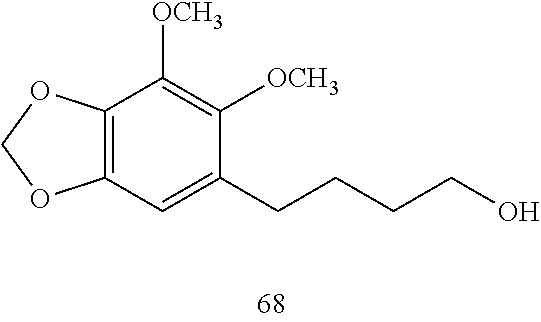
C12=C(OCO1)C([OCH3])=C([OCH3])C(CCCCO)=C2
